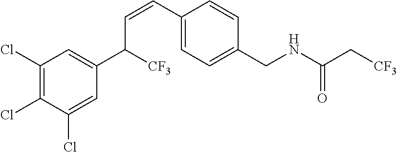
C1(Cl)=CC(C([CF3])C=CC2=CC=C(CNC(C[CF3])=O)C=C2)=CC(Cl)=C1Cl
